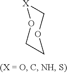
C1[X]OCCO1
